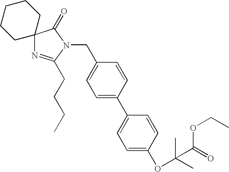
N1=C(CCCC)N(CC2=CC=C(C3=CC=C(OC(C)(C(=O)OCC)C)C=C3)C=C2)C(=O)C12CCCCC2
